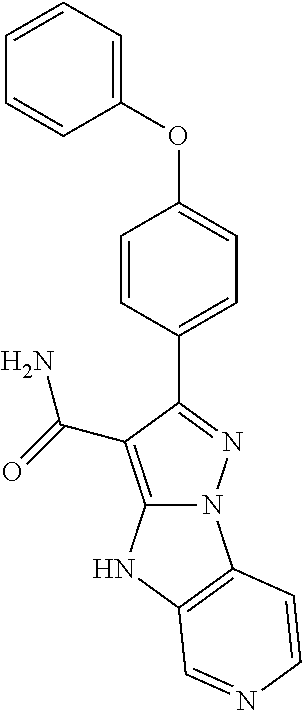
N12C(=C(C(=O)N)C(C3=CC=C(OC4=CC=CC=C4)C=C3)=N1)NC1=C2C=CN=C1
